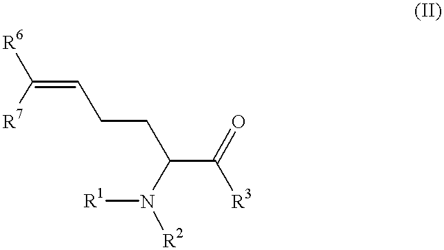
C(=CCCC(C([R3])=O)N([R1])[R2])([R7])[R6]
